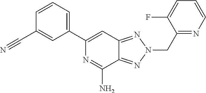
C12=NN(CC3=NC=CC=C3F)N=C1C(N)=NC(C1=CC=CC(C#N)=C1)=C2
